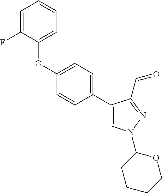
C1=C(F)C(OC2=CC=C(C3=CN(C4CCCCO4)N=C3C=O)C=C2)=CC=C1
